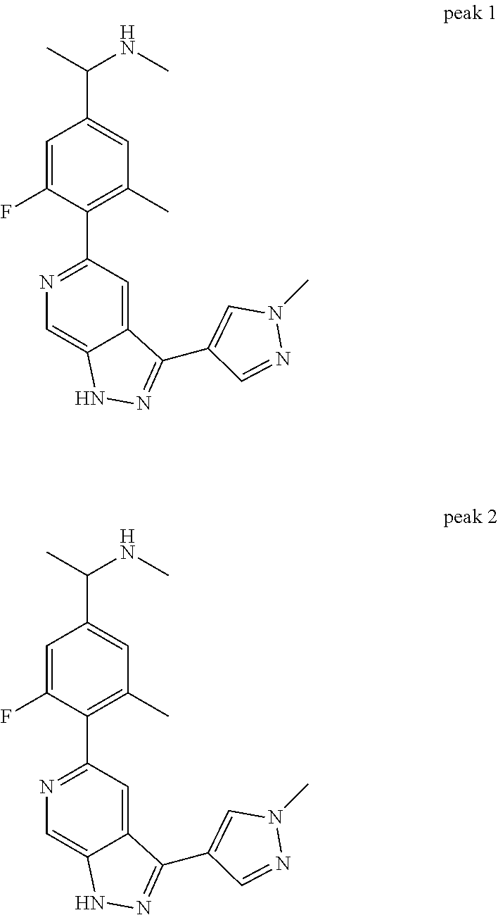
N1=C(C2=C(C)C=C(C(NC)C)C=C2F)C=C2C(=C1)NN=C2C1=CN(C)N=C1.N1=C(C2=C(C)C=C(C(NC)C)C=C2F)C=C2C(=C1)NN=C2C1=CN(C)N=C1
